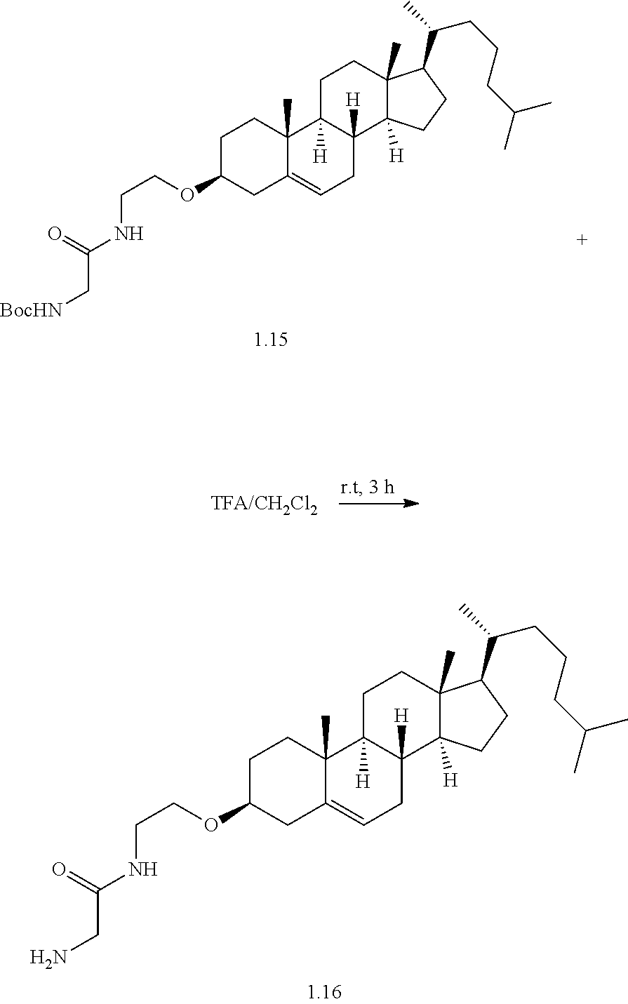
C1C(OCCNC(C[BocHN])=O)CC2=CCC3([H])C([H])(C2(C)C1)CCC1(C)C3([H])CCC1C(CCCC(C)C)C.C1C(OCCNC(CN)=O)CC2=CCC3([H])C([H])(C2(C)C1)CCC1(C)C3([H])CCC1C(CCCC(C)C)C
